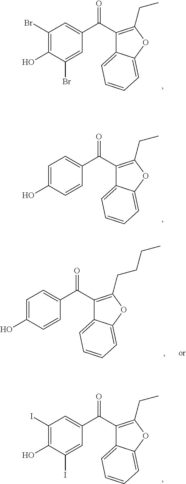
C1(Br)=C(O)C(Br)=CC(C(C2=C(CC)OC3=CC=CC=C23)=O)=C1.C1=C(O)C=CC(C(C2=C(CC)OC3=CC=CC=C23)=O)=C1.C1=C(O)C=CC(C(C2=C(CCCC)OC3=CC=CC=C23)=O)=C1.C1(I)=C(O)C(I)=CC(C(C2=C(CC)OC3=CC=CC=C23)=O)=C1
